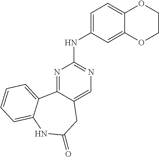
N1=C2C(=CN=C1NC1=CC=C3C(=C1)OCCO3)CC(=O)NC1=CC=CC=C21
